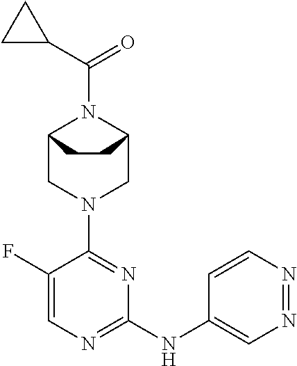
C12CN(C3=NC(NC4=CN=NC=C4)=NC=C3F)CC(N1C(=O)C1CC1)CC2
